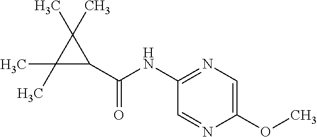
C1(C(=O)NC2=NC=C(OC)N=C2)C(C)(C)C1(C)C
